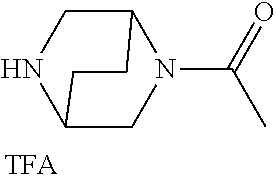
C12CN(C(C)=O)C(CN1)CC2
